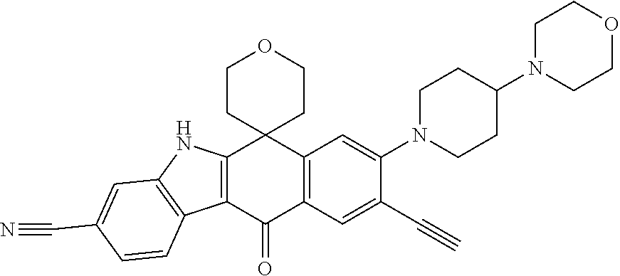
C12=C(C(=O)C3=C(C14CCOCC4)C=C(N1CCC(N4CCOCC4)CC1)C(C#C)=C3)C1=C(N2)C=C(C#N)C=C1
